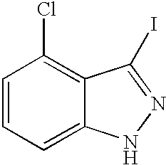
C1=CC=C2C(=C1Cl)C(I)=NN2
